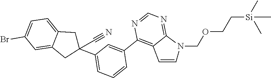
C1=C(C2=C3C(=NC=N2)N(COCC[Si](C)(C)C)C=C3)C=CC=C1C1(C#N)CC2=CC=C(Br)C=C2C1
